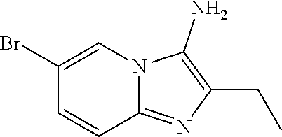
BrC1=CN2C(=NC(CC)=C2N)C=C1
